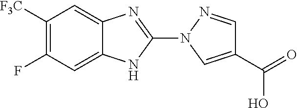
[F3C]C1=C(F)C=C2C(=C1)N=C(N1C=C(C(=O)O)C=N1)N2
